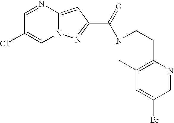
C1=NC2=CC(C(=O)N3CC4=C(CC3)N=CC(Br)=C4)=NN2C=C1Cl
